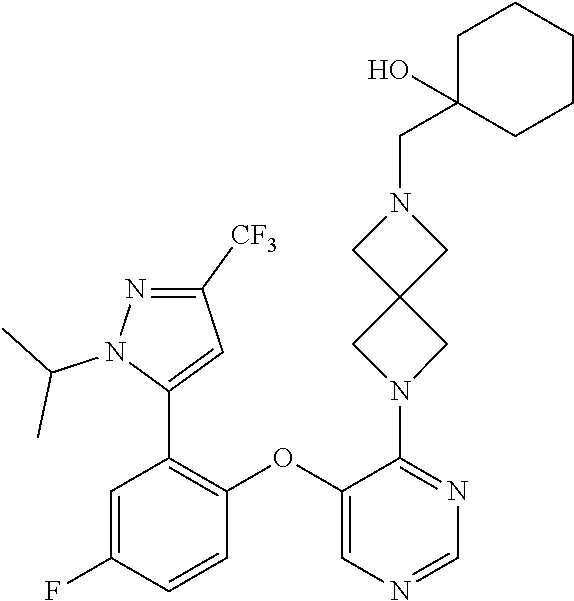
C1=NC=C(OC2=C(C3=CC([CF3])=NN3C(C)C)C=C(F)C=C2)C(N2CC3(CN(CC4(O)CCCCC4)C3)C2)=N1
